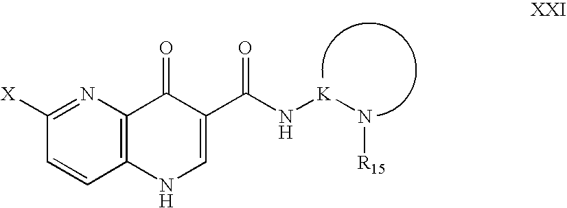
C1=CC2=C(N=C1[X])C(=O)C(C(N[K]N[R15])=O)=CN2
